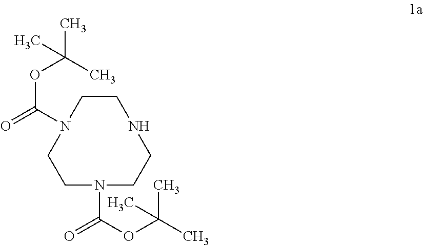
C1NCCN(C(=O)OC(C)(C)C)CCN(C(=O)OC(C)(C)C)C1
